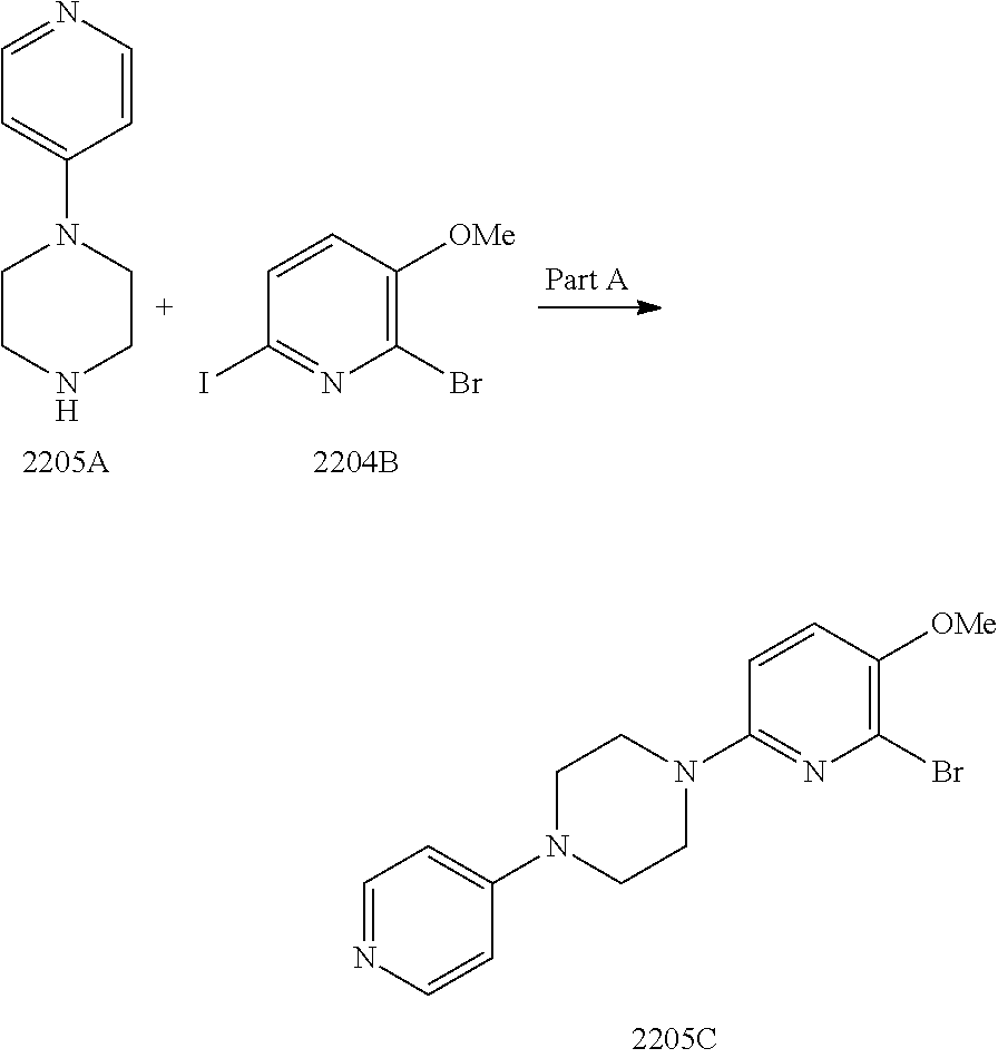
C1=NC=CC(N2CCN(C3=NC(Br)=C([OMe])C=C3)CC2)=C1.C1=NC=CC(N2CCNCC2)=C1.C1=CC(I)=NC(Br)=C1[OMe]
